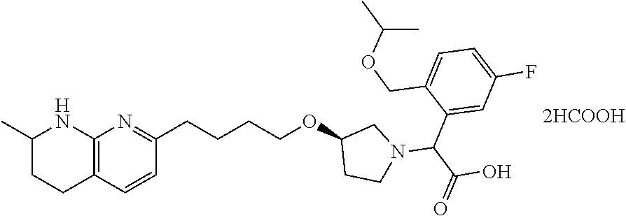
C1=CC2=C(N=C1CCCCOC1CCN(C(C3=CC(F)=CC=C3COC(C)C)C(O)=O)C1)NC(C)CC2
